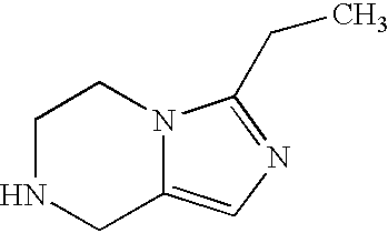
C1NCC2=CN=C(CC)N2C1
